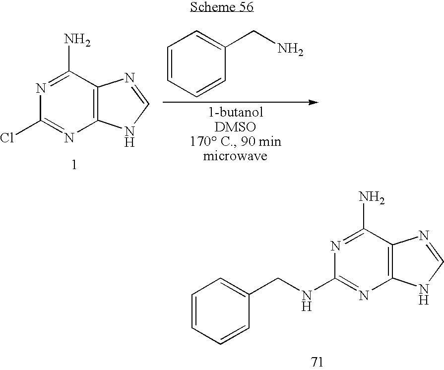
C12=C(C(N)=NC(Cl)=N1)N=CN2.C(N)C1=CC=CC=C1.C12=C(C(N)=NC(NCC3=CC=CC=C3)=N1)N=CN2
